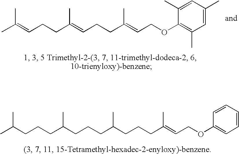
CC(=CCCC(=CCCC(=CCOC1=C(C)C=C(C)C=C1C)C)C)C.CC(CCCC(CCCC(CCCC(=CCOC1=CC=CC=C1)C)C)C)C
